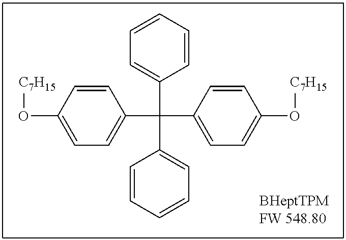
C1=CC(O[C7H15])=CC=C1C(C1=CC=C(O[C7H15])C=C1)(C1=CC=CC=C1)C1=CC=CC=C1
